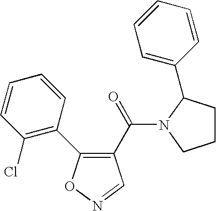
C1(C(=O)N2C(C3=CC=CC=C3)CCC2)=C(C2=C(Cl)C=CC=C2)ON=C1
